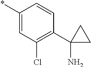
*C1=CC(Cl)=C(C2(N)CC2)C=C1
